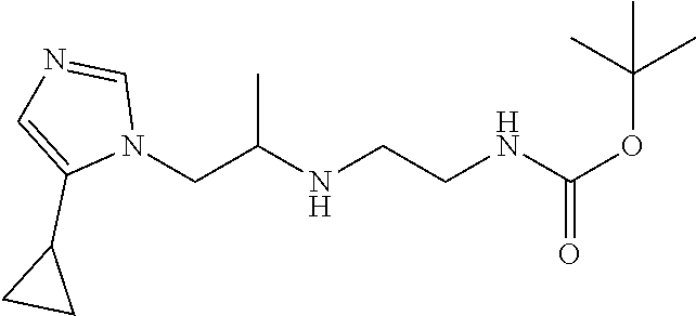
N1(CC(NCCNC(OC(C)(C)C)=O)C)C=NC=C1C1CC1
